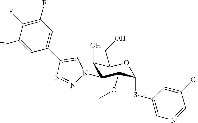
C1(O)C(N2N=NC(C3=CC(F)=C(F)C(F)=C3)=C2)C(OC)C(SC2=CN=CC(Cl)=C2)OC1CO
